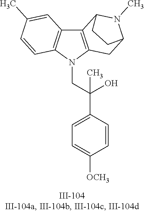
N1(CC(C2=CC=C([OCH3])C=C2)(O)C)C2=C(C3=C1C=CC(C)=C3)C1N(C)C(C2)CC1
